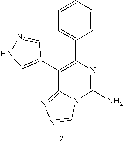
C1(C2=C(C3=CC=CC=C3)N=C(N)N3C2=NN=C3)=CNN=C1
